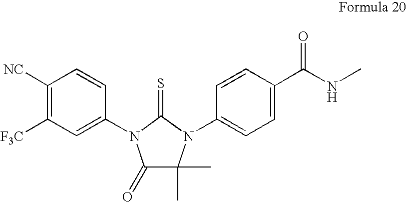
C1([NC])=C([F3C])C=C(N2C(=O)C(C)(C)N(C3=CC=C(C(NC)=O)C=C3)C2=S)C=C1
